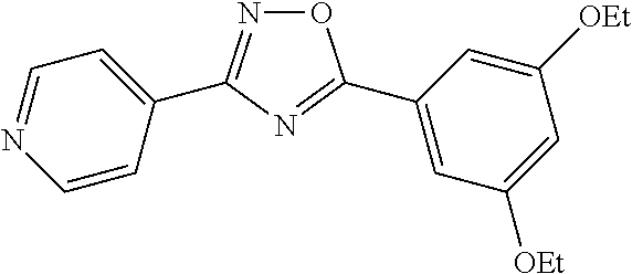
O1N=C(C2=CC=NC=C2)N=C1C1=CC([OEt])=CC([OEt])=C1
